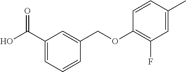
OC(C1=CC=CC(COC2=C(F)C=C(C)C=C2)=C1)=O
